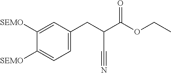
C1([SEMO])=CC=C(CC(C#N)C(=O)OCC)C=C1[SEMO]
